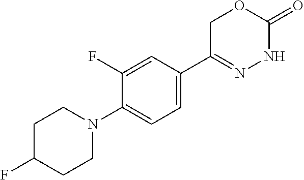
C1C(F)CCN(C2=CC=C(C3=NNC(=O)OC3)C=C2F)C1
